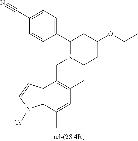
C1=CC(C2N(CC3=C(C)C=C(C)C4=C3C=CN4[Ts])CCC(OCC)C2)=CC=C1C#N
